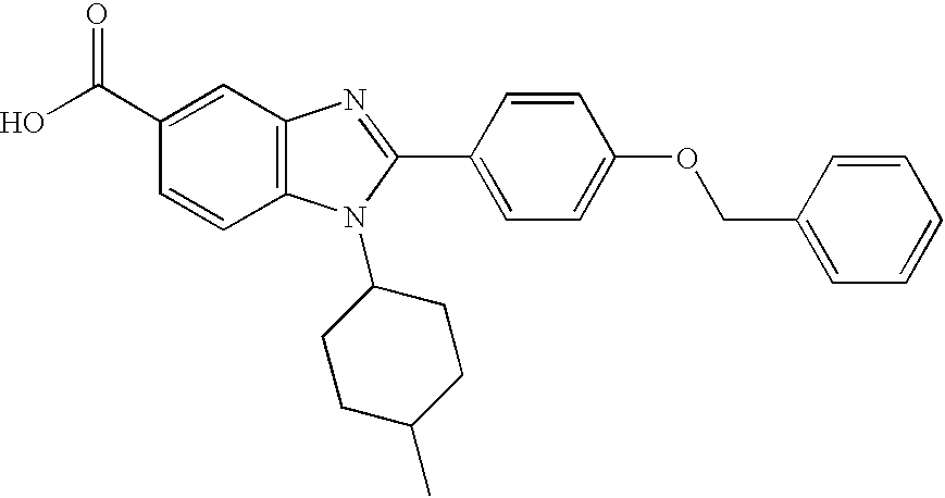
C1(C(O)=O)=CC2=C(C=C1)N(C1CCC(C)CC1)C(C1=CC=C(OCC3=CC=CC=C3)C=C1)=N2
